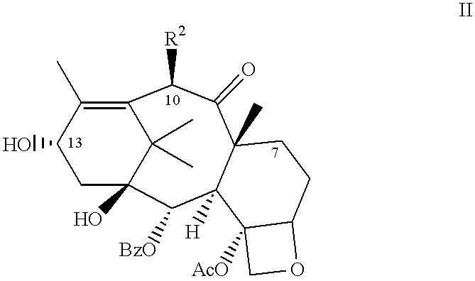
C12(C)C(=O)C([R2])C3=C(C)C(O)CC(O)(C([BzO])C1([H])C1([AcO])C(CC2)OC1)C3(C)C
